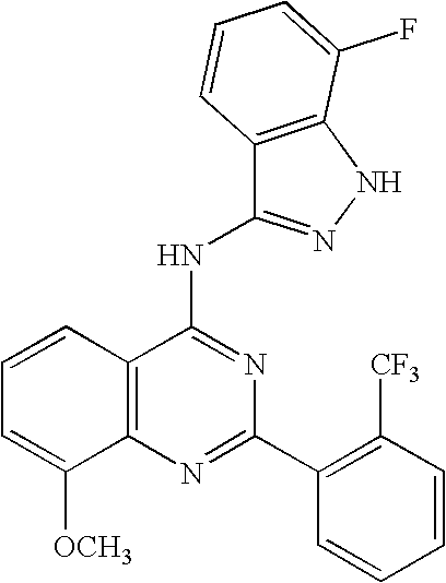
C12=C(N=C(C3=C([CF3])C=CC=C3)N=C1NC1=NNC3=C1C=CC=C3F)C([OCH3])=CC=C2
